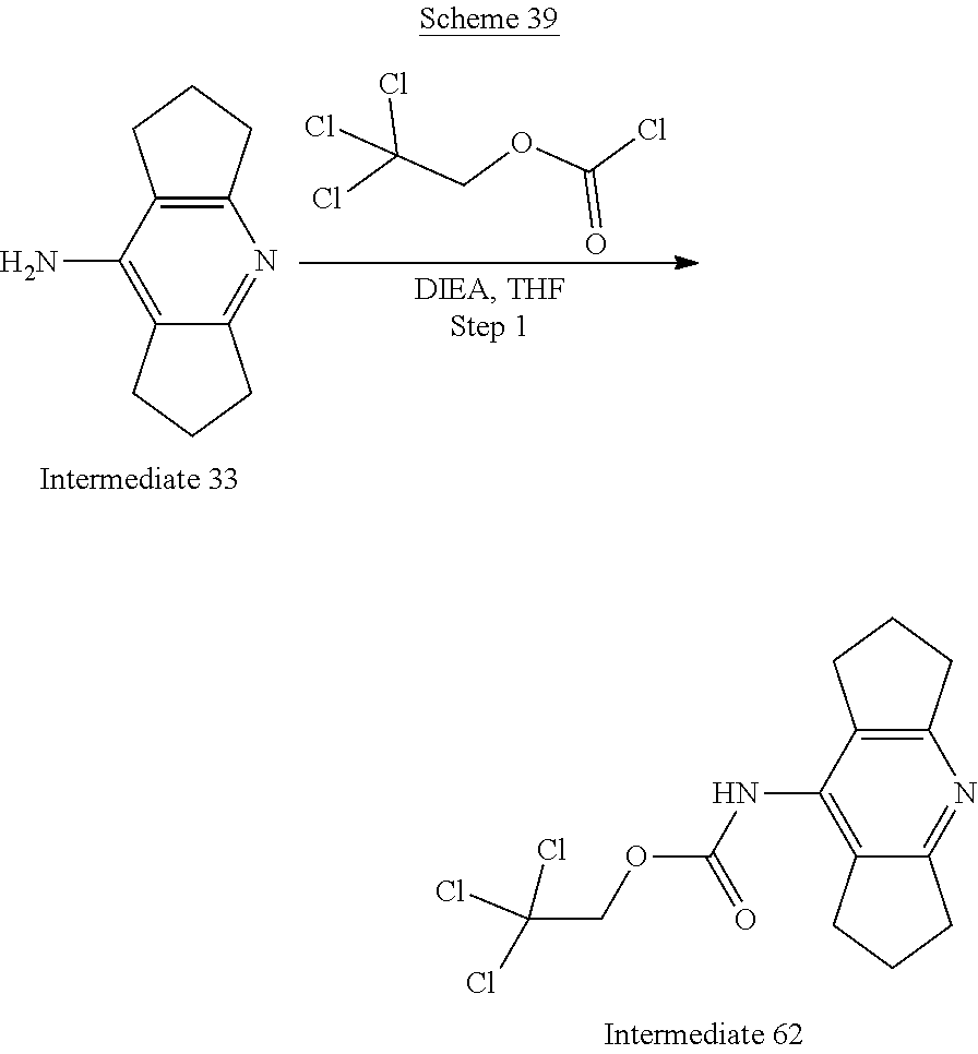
C1(N)=C2CCCC2=NC2=C1CCC2.ClC(Cl)(Cl)COC(=O)Cl.C(Cl)(COC(NC1=C2CCCC2=NC2=C1CCC2)=O)(Cl)Cl
